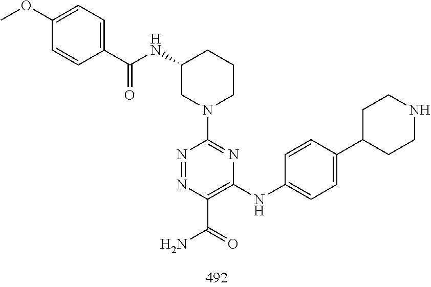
N1=NC(C(=O)N)=C(NC2=CC=C(C3CCNCC3)C=C2)N=C1N1CCCC(NC(C2=CC=C(OC)C=C2)=O)C1
